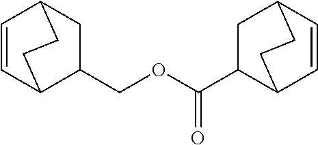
C1=CC2CC(COC(=O)C3C4C=CC(C3)CC4)C1CC2
